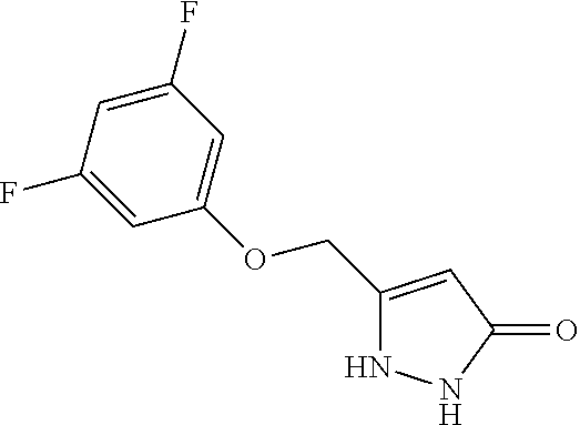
C1(COC2=CC(F)=CC(F)=C2)=CC(=O)NN1
